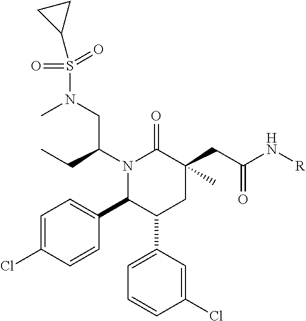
C1=C(Cl)C=CC(C2C(C3=CC=CC(Cl)=C3)CC(CC(N[R])=O)(C)C(=O)N2C(CN(C)S(=O)(=O)C2CC2)CC)=C1
